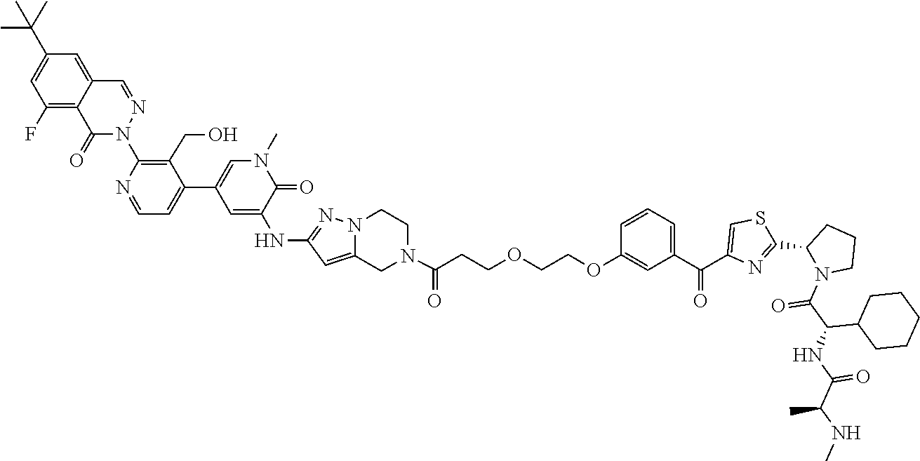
C1=C2N(N=C1NC1=CC(C3=CC=NC(N4N=CC5=CC(C(C)(C)C)=CC(F)=C5C4=O)=C3CO)=CN(C)C1=O)CCN(C(=O)CCOCCOC1=CC(C(=O)C3=CSC(C4N(C(=O)C(C5CCCCC5)NC(C(NC)C)=O)CCC4)=N3)=CC=C1)C2
